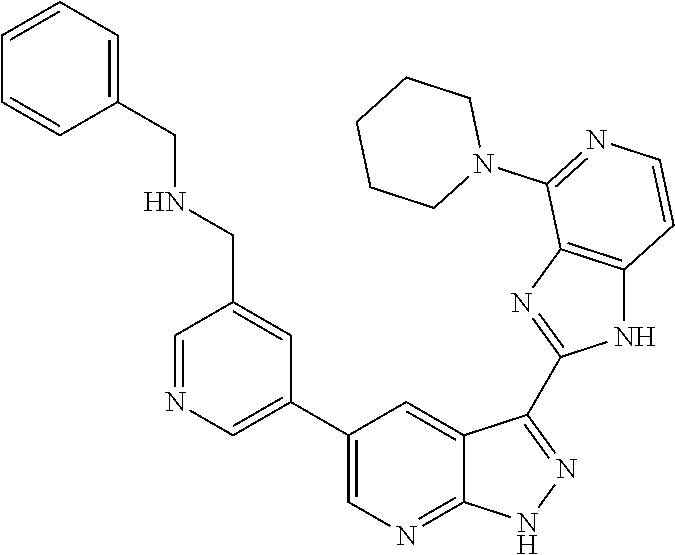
C1=NC=C(C2=CN=C3C(=C2)C(C2=NC4=C(N2)C=CN=C4N2CCCCC2)=NN3)C=C1CNCC1=CC=CC=C1
